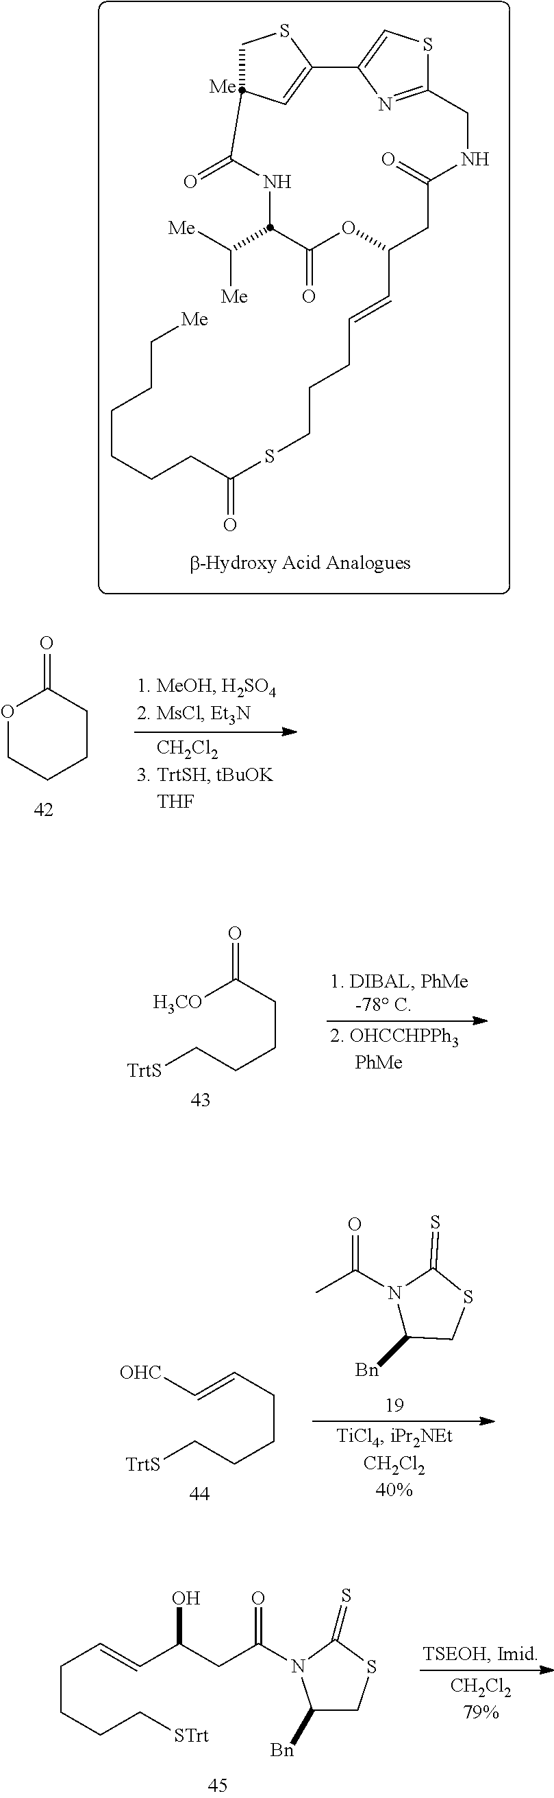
O1CCCCC1=O.C(CCCC(=O)[H3CO])[TrtS].C(CCCC=C[OHC])[TrtS].N1(C(C)=O)C([Bn])CSC1=S.C(CCC[STrt])C=CC(CC(N1C([Bn])CSC1=S)=O)O.C1(=O)NC(C([Me])[Me])C(=O)OC(C=CCCCSC(=O)CCCCCC[Me])CC(=O)NCC2=NC(=CS2)C2=CC1CS2
